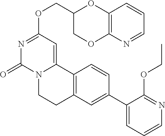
C(OC1=NC(=O)N2C(=C1)C1=C(CC2)C=C(C2=CC=CN=C2OCC)C=C1)C1COC2=C(O1)C=CC=N2
